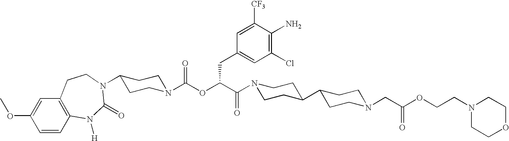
N1(C(C(OC(N2CCC(N3C(=O)N([H])C4=C(C=C(OC)C=C4)CC3)CC2)=O)CC2=CC(Cl)=C(N)C([CF3])=C2)=O)CCC(C2CCN(CC(OCCN3CCOCC3)=O)CC2)CC1
